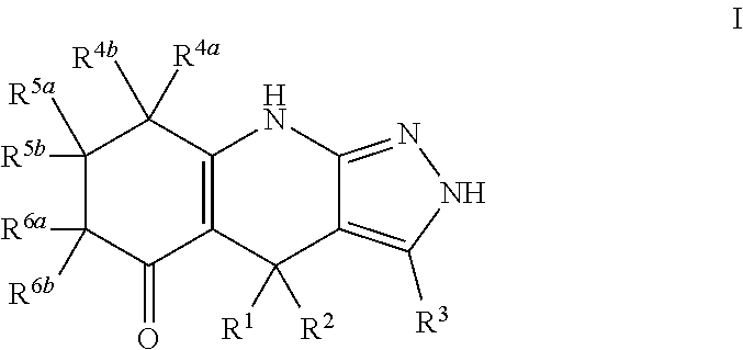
C1([R5b])([R5a])C([R6a])([R6b])C(=O)C2=C(C1([R4a])[R4b])NC1=NNC([R3])=C1C2([R2])[R1]
